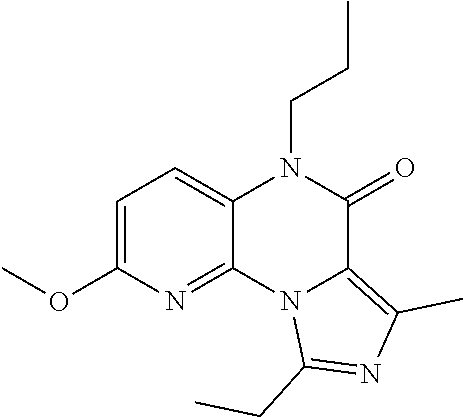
C1=C(OC)N=C2C(=C1)N(CCC)C(=O)C1=C(C)N=C(CC)N21
